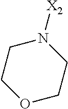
C1COCCN1[X2]
